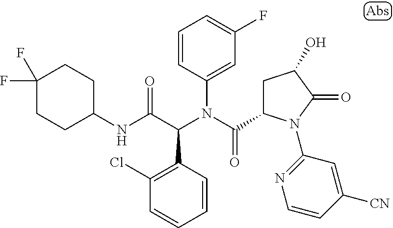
C1=CC(C(C(NC2CCC(F)(F)CC2)=O)N(C(=O)C2CC(O)C(=O)N2C2=NC=CC([CN])=C2)C2=CC(F)=CC=C2)=C(Cl)C=C1
